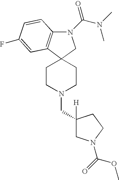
C12(CCN(CC3([H])CN(C(=O)OC)CC3)CC1)C1=C(N(C(N(C)C)=O)C2)C=CC(F)=C1
